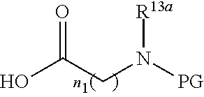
O=C(CN([R13a])[PG])O
